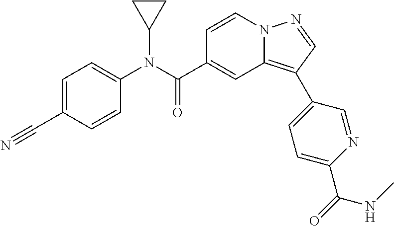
C1=CN2C(=C(C3=CC=C(C(=O)NC)N=C3)C=N2)C=C1C(N(C1=CC=C(C#N)C=C1)C1CC1)=O
